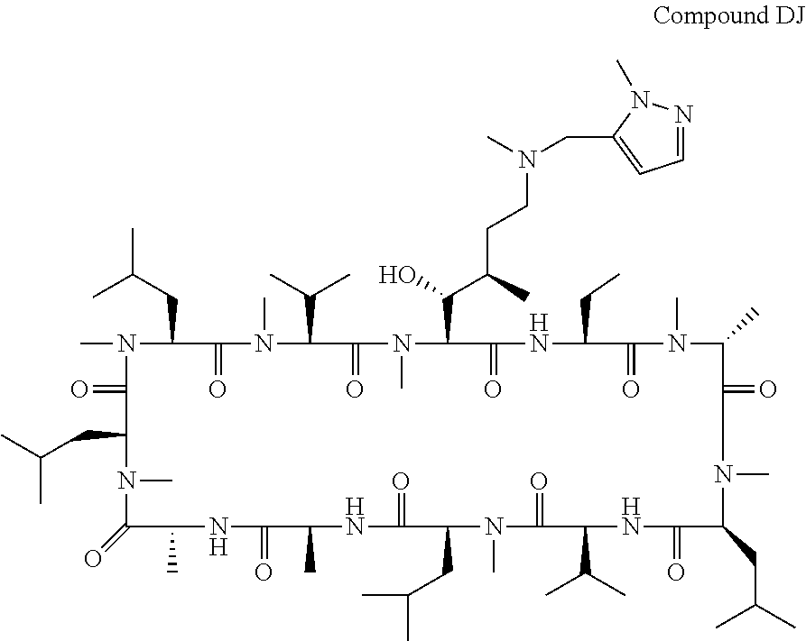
CN1C(CC(C)C)C(=O)N(C)C(C(C)C)C(=O)N(C)C(C(C(CCN(C)CC2=CC=NN2C)C)O)C(=O)NC(CC)C(=O)N(C)C(C)C(=O)N(C)C(CC(C)C)C(=O)NC(C(C)C)C(=O)N(C)C(CC(C)C)C(=O)NC(C)C(=O)NC(C)C(=O)N(C)C(CC(C)C)C1=O
